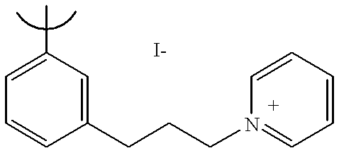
C1=C(C)C=C(CCCN2=CC=CC=C2)C=C1
